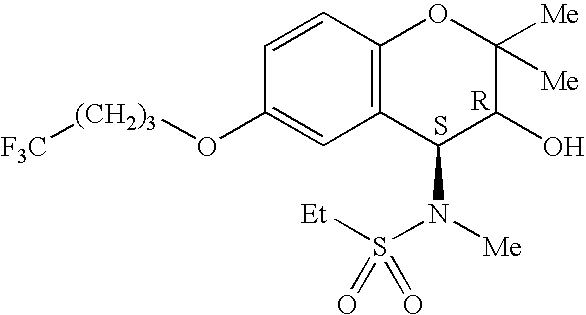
C12=C(C=CC(O[(CH2)3][F3C])=C1)OC([Me])([Me])C(O)C2N([Me])S([Et])(=O)=O.S.[R]
